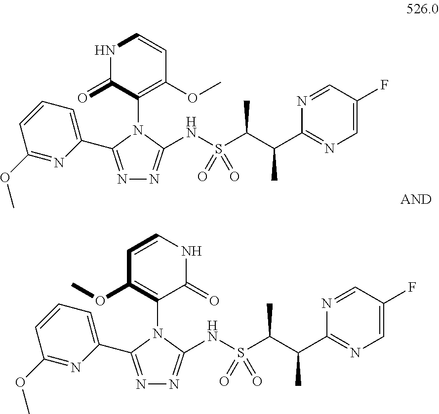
C1(OC)=NC(C2=NN=C(NS(C(C(C3=NC=C(F)C=N3)C)C)(=O)=O)N2C2=C(OC)C=CNC2=O)=CC=C1.C1(OC)=NC(C2=NN=C(NS(C(C(C3=NC=C(F)C=N3)C)C)(=O)=O)N2C2=C(OC)C=CNC2=O)=CC=C1
